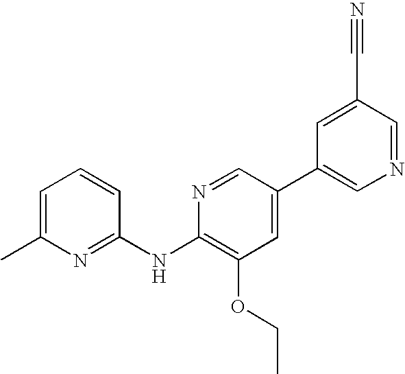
C1=C(C)N=C(NC2=C(OCC)C=C(C3=CN=CC(C#N)=C3)C=N2)C=C1
